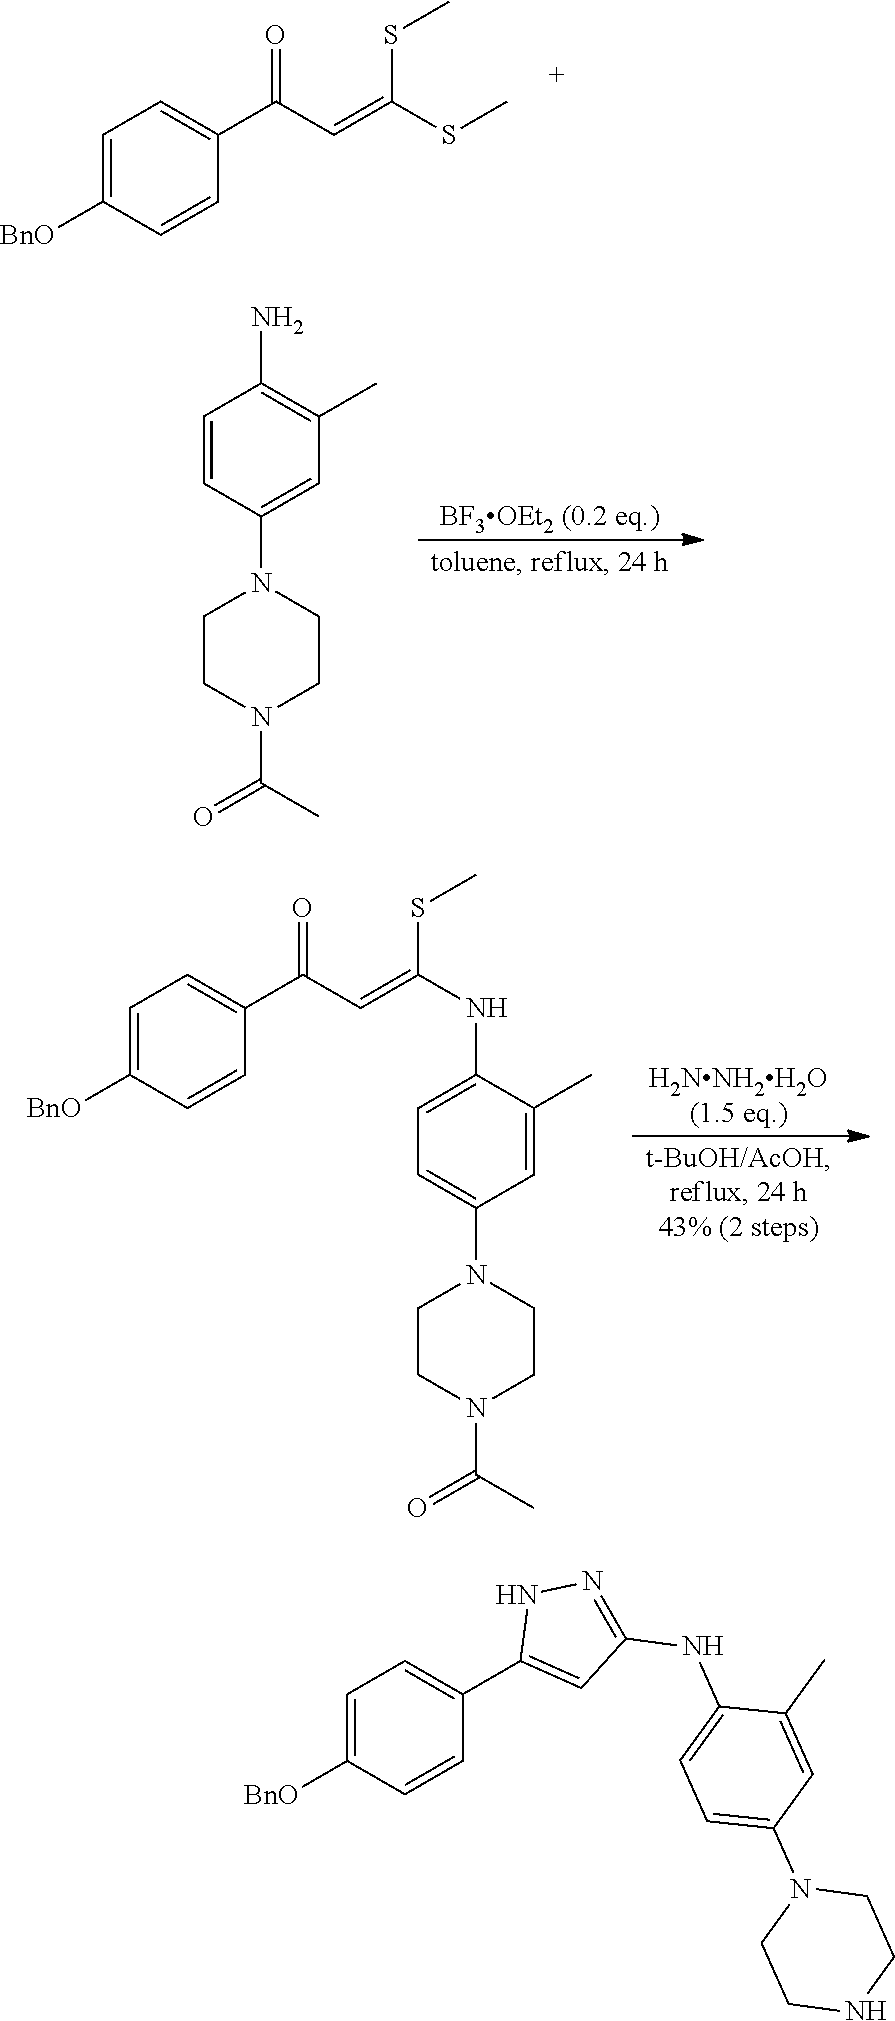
C1=C([BnO])C=CC(C(C=C(SC)SC)=O)=C1.C1=CC(N2CCN(C(C)=O)CC2)=CC(C)=C1N.C1=C([BnO])C=CC(C(C=C(SC)NC2=CC=C(N3CCN(C(C)=O)CC3)C=C2C)=O)=C1.C1=C([BnO])C=CC(C2=CC(NC3=CC=C(N4CCNCC4)C=C3C)=NN2)=C1
